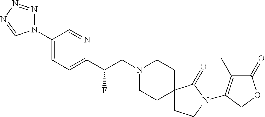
N1(C2=CC=C(C(CN3CCC4(CC3)CCN(C3=C(C)C(=O)OC3)C4=O)F)N=C2)N=NN=C1
